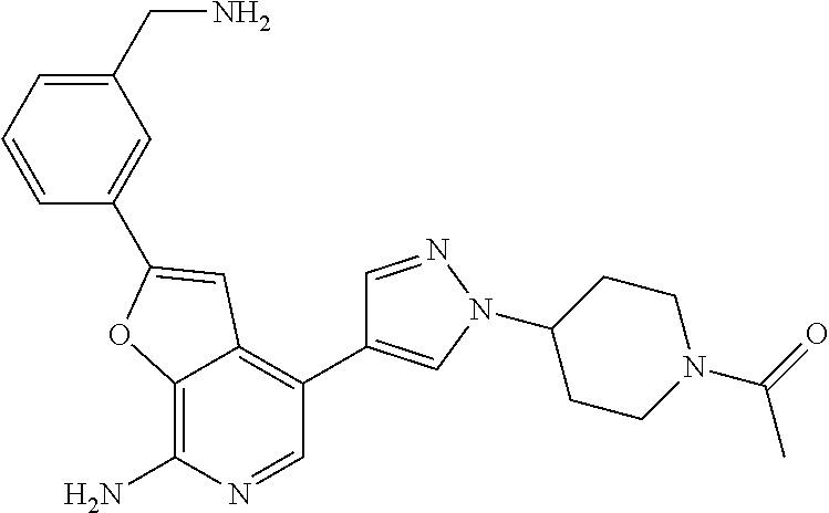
C12=C(N)N=CC(C3=CN(C4CCN(C(C)=O)CC4)N=C3)=C1C=C(C1=CC(CN)=CC=C1)O2
